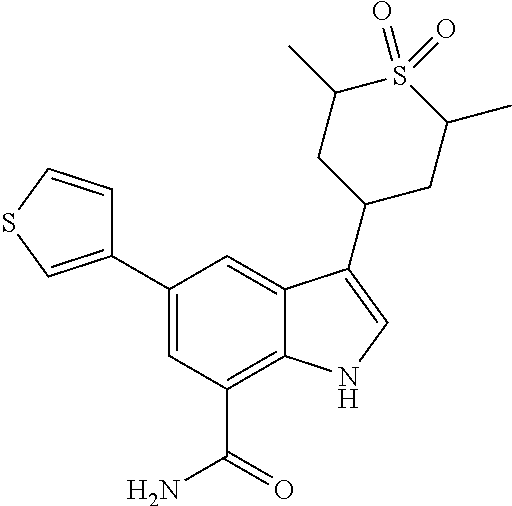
C1(C2=CSC=C2)=CC(C(N)=O)=C2C(=C1)C(C1CC(C)S(=O)(=O)C(C)C1)=CN2
